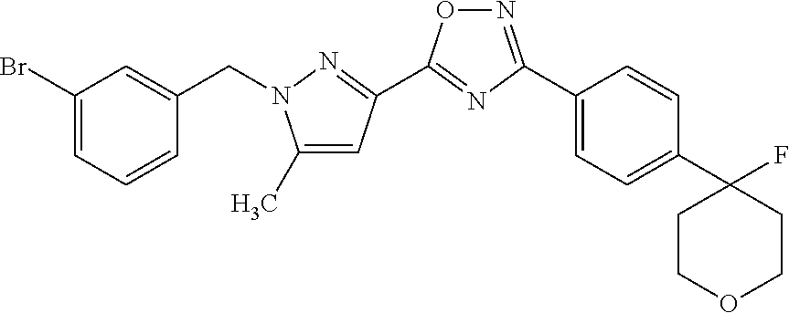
C1(Br)=CC=CC(CN2C(C)=CC(C3=NC(C4=CC=C(C5(F)CCOCC5)C=C4)=NO3)=N2)=C1
